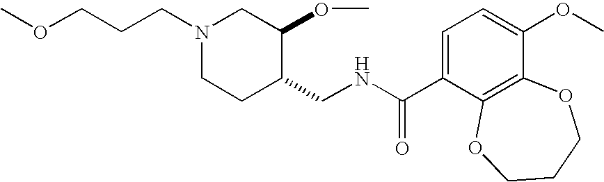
O(CCCN1CCC(CNC(C2=CC=C(OC)C3=C2OCCCO3)=O)C(OC)C1)C
